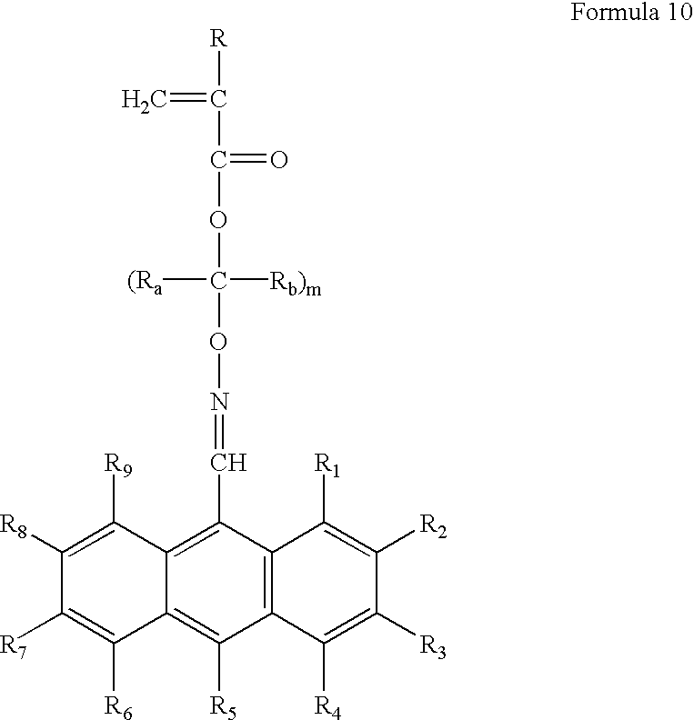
[R]C(C(=O)OC(ON=CC1=C2C(=C([R5])C3=C1C([R1])=C([R2])C([R3])=C3[R4])C([R6])=C([R7])C([R8])=C2[R9])([Rb)m])[(Ra])=C
